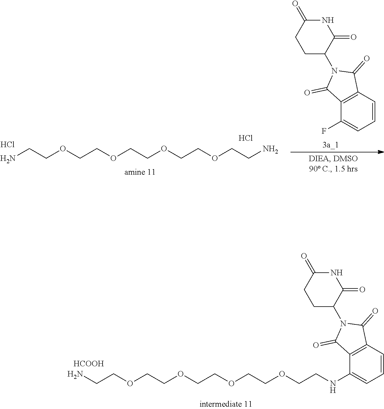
NCCOCCOCCOCCOCCN.Cl.Cl.C1(=O)CCC(N2C(=O)C3=C(C2=O)C=CC=C3F)C(=O)N1.NCCOCCOCCOCCOCCNC1=CC=CC2=C1C(=O)N(C1CCC(=O)NC1=O)C2=O.[HCOOH]
